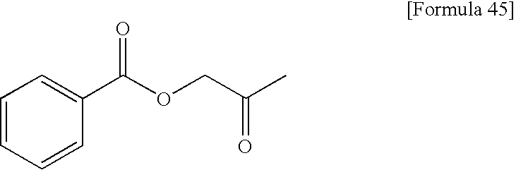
C1=CC=CC(C(OCC(C)=O)=O)=C1
